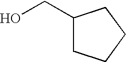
C1(CO)CCCC1
